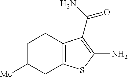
C1C([Me])CC2=C(C1)C(C(N)=O)=C(N)S2
